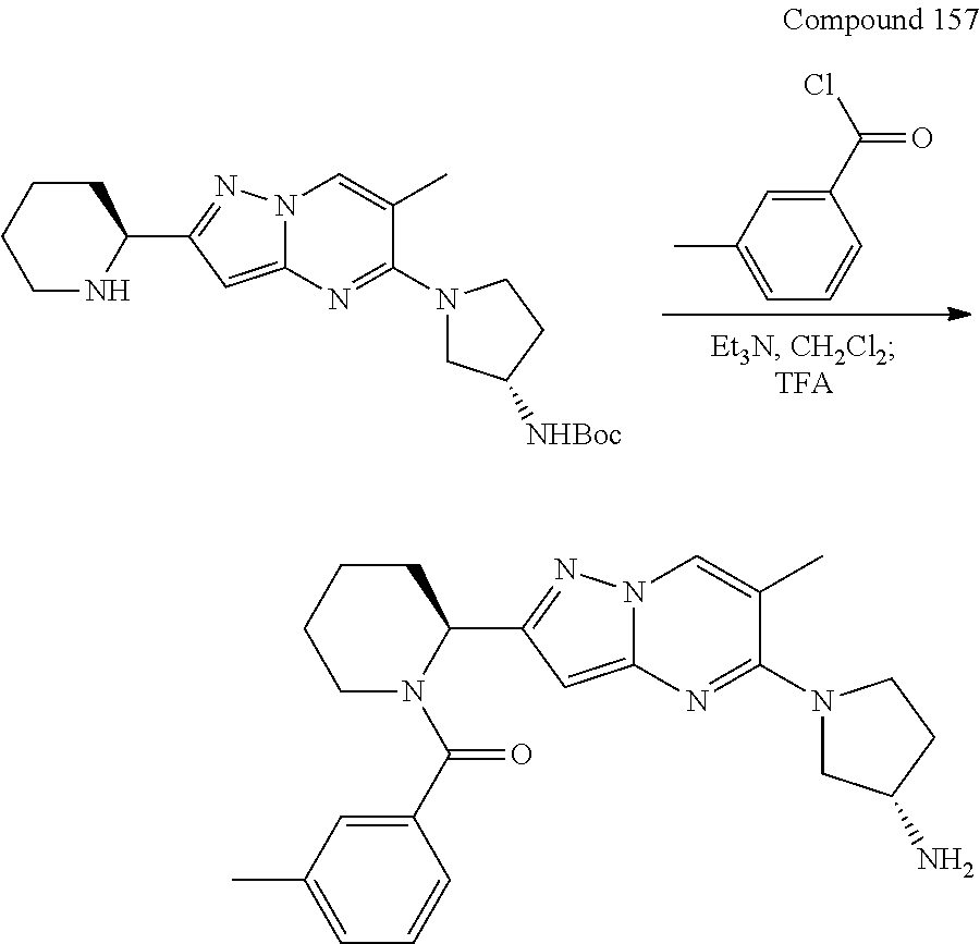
C1(C(Cl)=O)=CC(C)=CC=C1.N1C(C2=NN3C(=C2)N=C(N2CC([NHBoc])CC2)C(C)=C3)CCCC1.C1(C(N2C(C3=NN4C(=C3)N=C(N3CC(N)CC3)C(C)=C4)CCCC2)=O)=CC(C)=CC=C1
